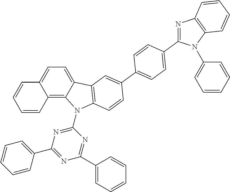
C12=C3C(=CC=C1C=CC=C2)C1=C(N3C2=NC(C3=CC=CC=C3)=NC(C3=CC=CC=C3)=N2)C=CC(C2=CC=C(C3=NC4=C(N3C3=CC=CC=C3)C=CC=C4)C=C2)=C1
